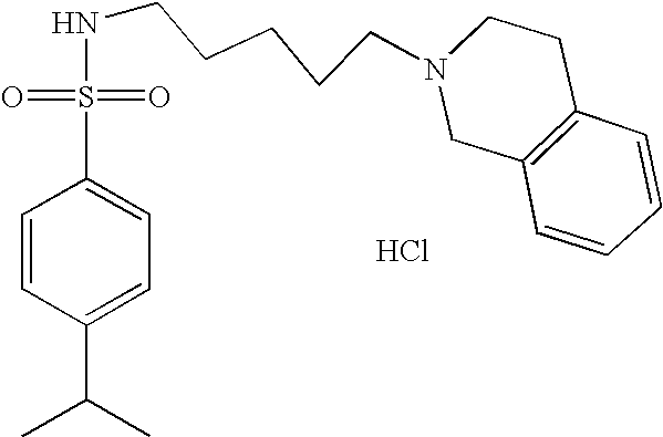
N(CCCCCN1CC2=C(CC1)C=CC=C2)S(C1=CC=C(C(C)C)C=C1)(=O)=O.Cl
